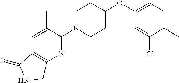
C1(C)=CC=C(OC2CCN(C3=NC4=C(C=C3C)C(=O)NC4)CC2)C=C1Cl
